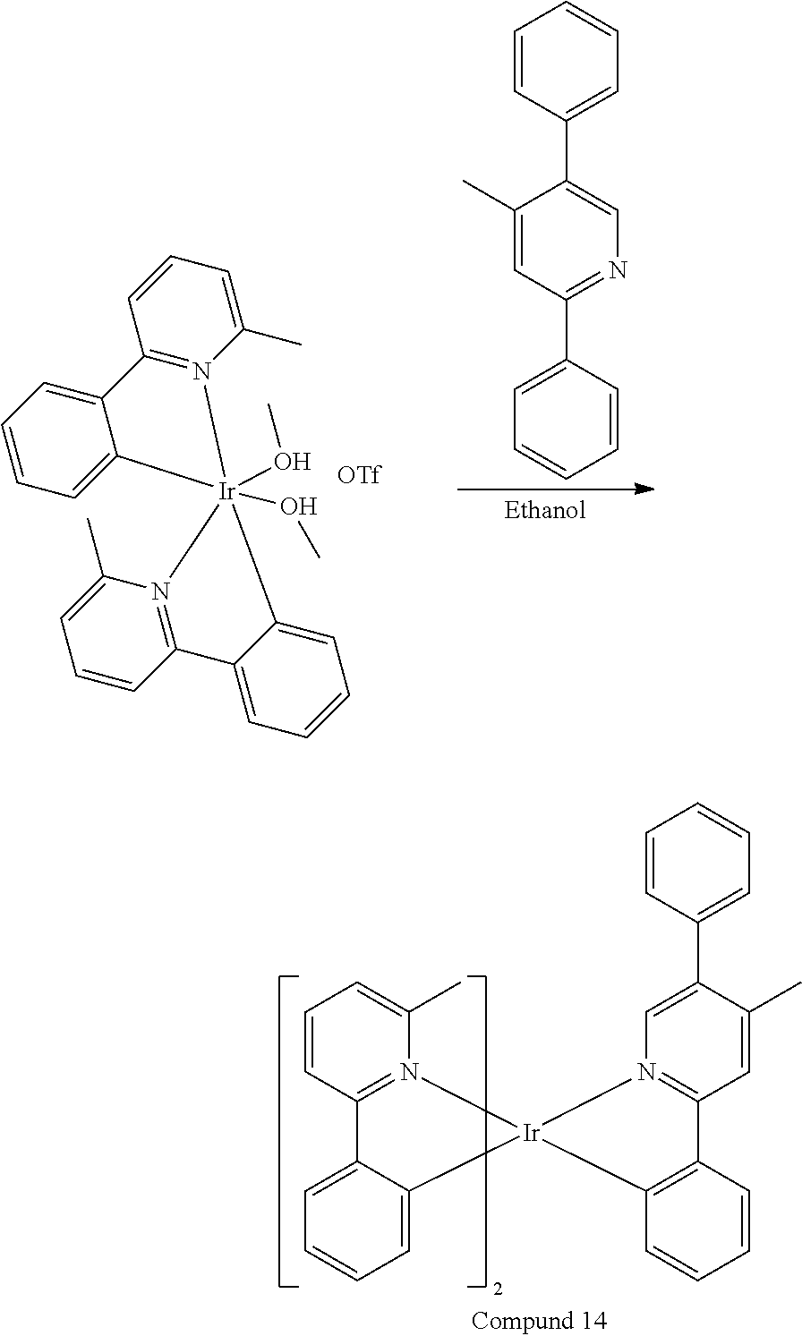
C1=CC(C2=CN=C(C3=CC=CC=C3)C=C2C)=CC=C1.C12=CC=CC=C1[Ir]1(OC)(OC)(N3=C2C=CC=C3C)C2=CC=CC=C2C2=N1C(C)=CC=C2.C1=CC2=N(C(C)=C1)[Ir]1(C3=CC=CC=C23)N2=C(C=C(C)C(C3=CC=CC=C3)=C2)C2=C1C=CC=C2
